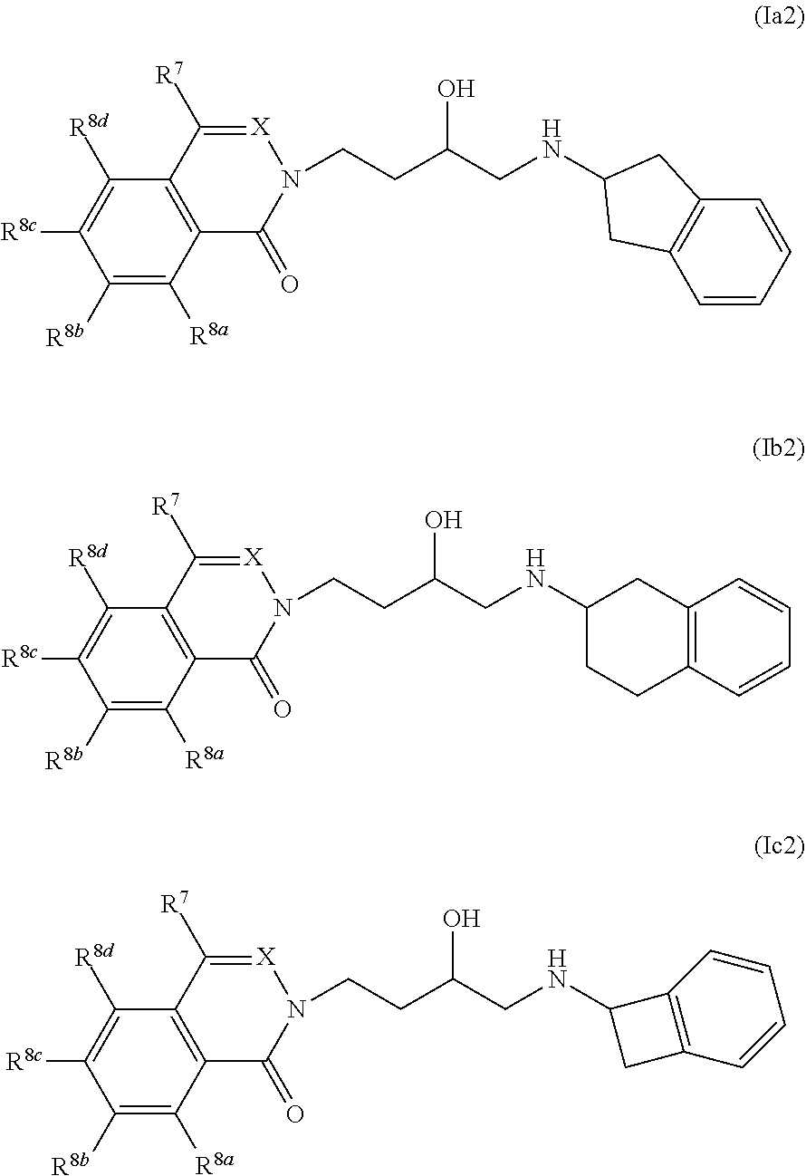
C(CC(CNC1CC2=C(C1)C=CC=C2)O)N1[X]=C([R7])C2=C(C1=O)C([R8a])=C([R8b])C([R8c])=C2[R8d].C(C(CNC1CCC2=C(C1)C=CC=C2)O)CN1[X]=C([R7])C2=C(C1=O)C([R8a])=C([R8b])C([R8c])=C2[R8d].C(CC(CNC1CC2=C1C=CC=C2)O)N1[X]=C([R7])C2=C(C1=O)C([R8a])=C([R8b])C([R8c])=C2[R8d]
